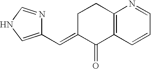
N1=CNC=C1C=C1C(=O)C2=C(CC1)N=CC=C2
